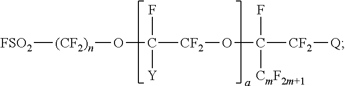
[FSO2][(CF2)n]OC([CF2]OC([CF2][Q])([CmF2m+1])F)(F)[Y]
